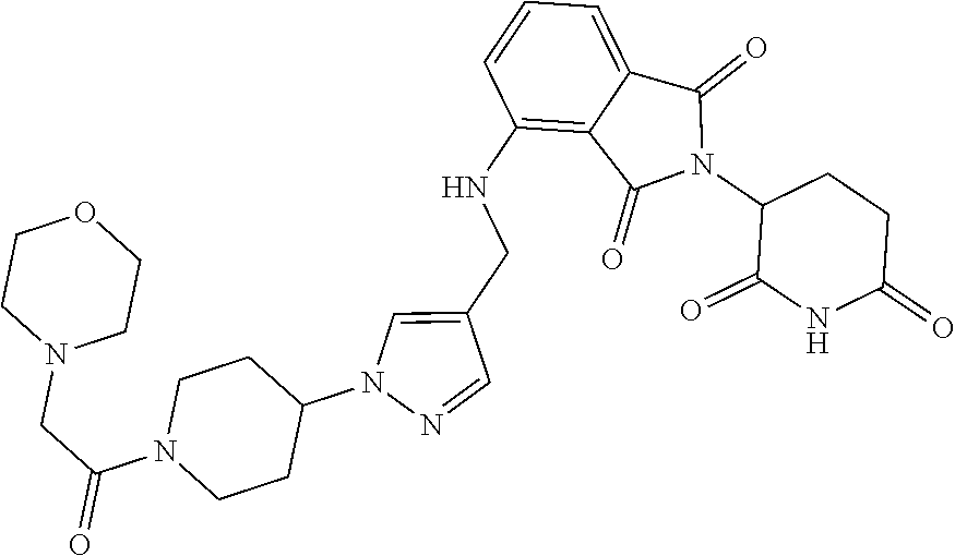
C1(NCC2=CN(C3CCN(C(=O)CN4CCOCC4)CC3)N=C2)=C2C(=CC=C1)C(=O)N(C1C(=O)NC(=O)CC1)C2=O
